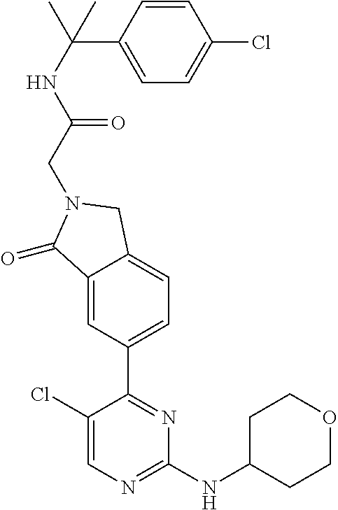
C1CC(NC2=NC=C(Cl)C(C3=CC=C4C(=C3)C(=O)N(CC(NC(C3=CC=C(Cl)C=C3)(C)C)=O)C4)=N2)CCO1
